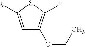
C1=C([#])SC(*)=C1OCC
